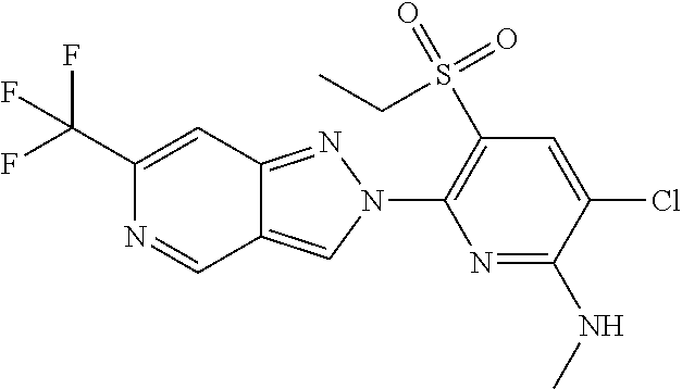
C1(C(F)(F)F)=CC2=NN(C3=C(S(=O)(=O)CC)C=C(Cl)C(NC)=N3)C=C2C=N1
